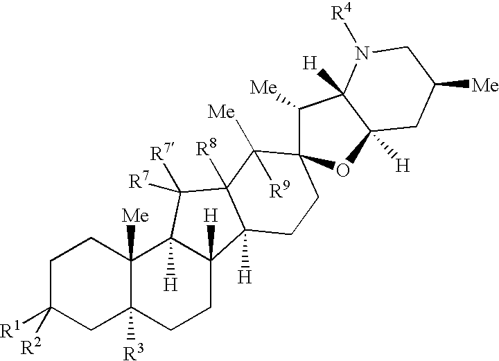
C1C([R1])([R2])CC2([R3])C([Me])(C1)C1([H])C([H])(CC2)C2([H])C([R8])(C1([R7])[R7])C([Me])([R9])C1(CC2)OC2([H])C([H])(C1[Me])N([R4])CC([Me])C2
